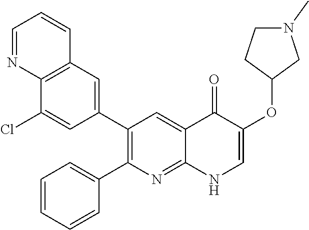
C12=C(C=C(C3=C(C4=CC=CC=C4)N=C4C(=C3)C(=O)C(OC3CN(C)CC3)=CN4)C=C1Cl)C=CC=N2
